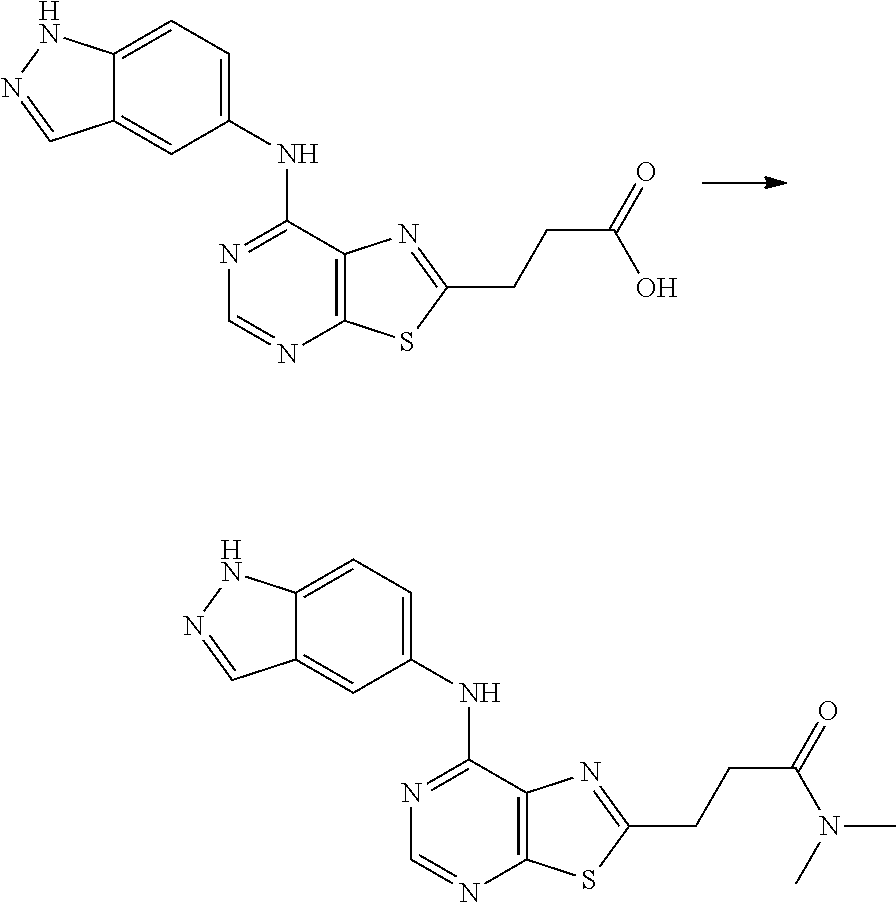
N(C1=NC=NC2=C1N=C(CCC(=O)O)S2)C1=CC=C2C(=C1)C=NN2.N(C1=NC=NC2=C1N=C(CCC(=O)N(C)C)S2)C1=CC=C2C(=C1)C=NN2
